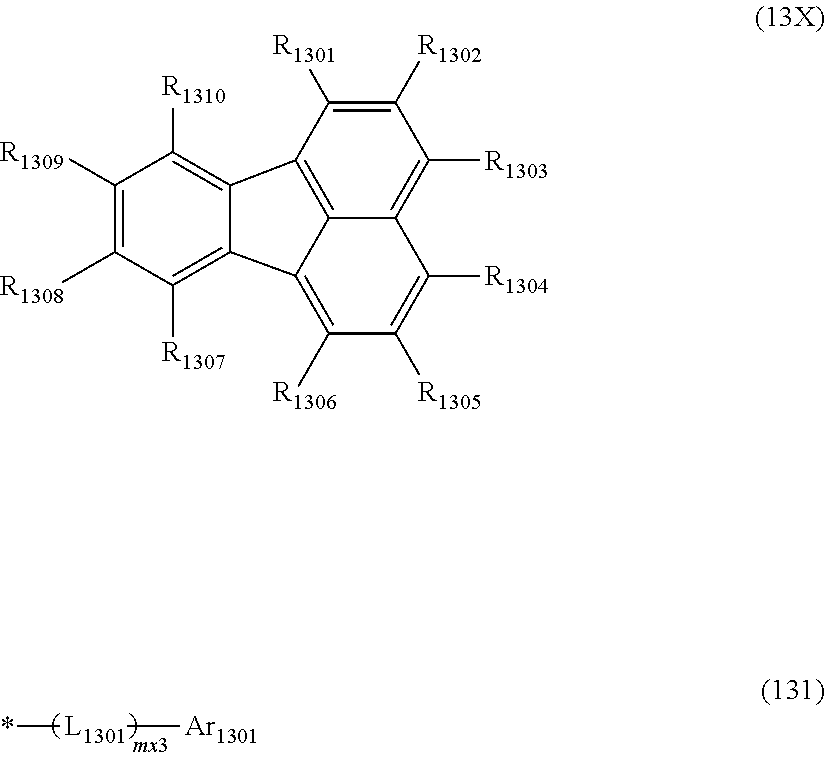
*[L1301][Ar1301].C1([R1309])=C([R1308])C([R1307])=C2C(=C1[R1310])C1=C3C(=C([R1303])C([R1302])=C1[R1301])C([R1304])=C([R1305])C([R1306])=C23
